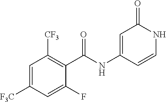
C1(NC(C2=C([CF3])C=C([F3C])C=C2F)=O)=CC(=O)NC=C1
